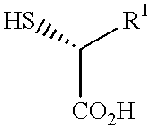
[CO2H]C([R1])S
